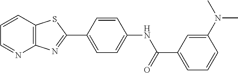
C1=CC2=C(N=C1)N=C(C1=CC=C(NC(=O)C3=CC=CC(N(C)C)=C3)C=C1)S2
